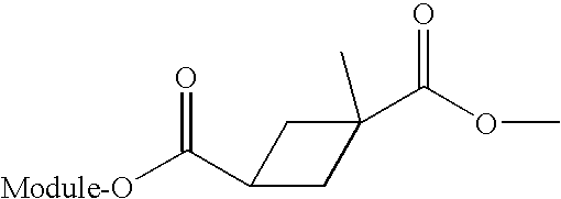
[Module-O]C(C1CC(C(OC)=O)(C)C1)=O
